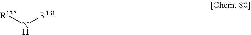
[R132]N[R131]
